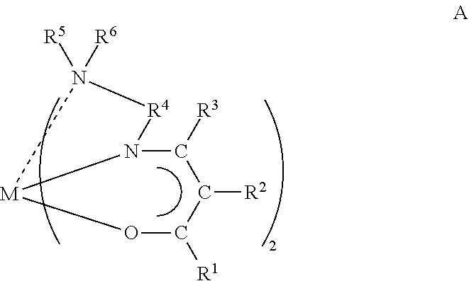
C1([R2])C([R3])N2[M](OC1[R1])N([R5])([R6])[R4]2
